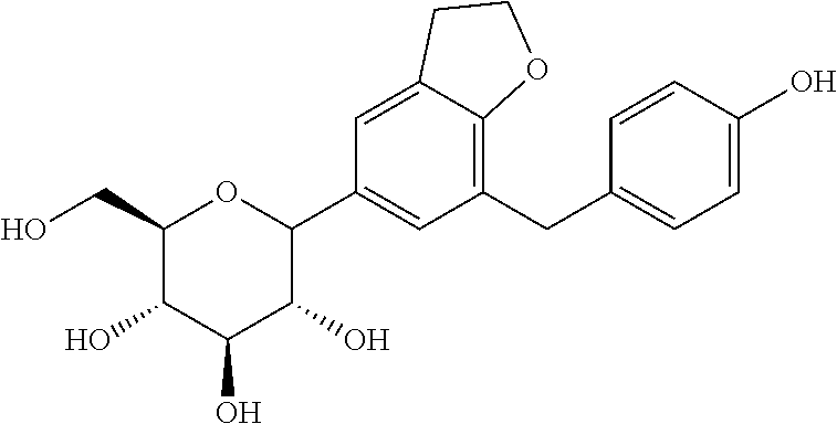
C1(CO)C(O)C(O)C(O)C(C2=CC(CC3=CC=C(O)C=C3)=C3C(=C2)CCO3)O1
